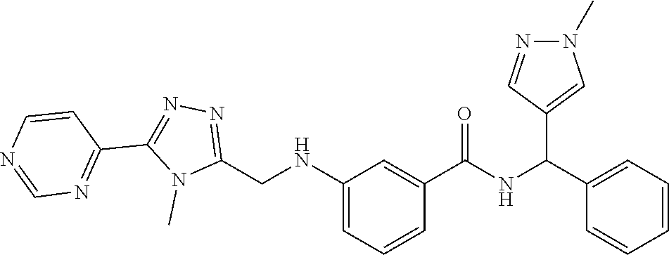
C1(CNC2=CC=CC(C(=O)NC(C3=CC=CC=C3)C3=CN(C)N=C3)=C2)=NN=C(C2=NC=NC=C2)N1C
